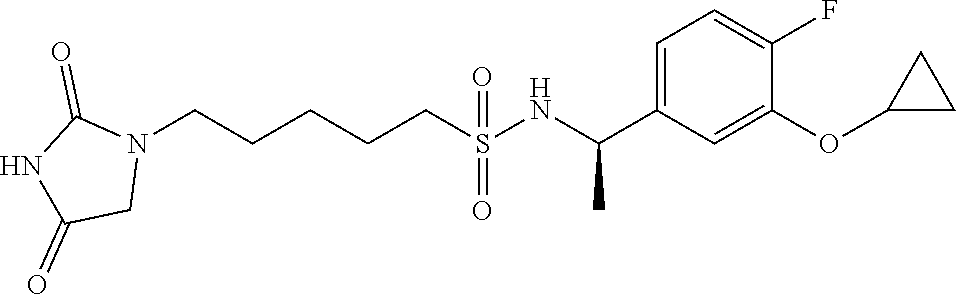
N1(CCCCCS(NC(C2=CC=C(F)C(OC3CC3)=C2)C)(=O)=O)C(=O)NC(=O)C1
